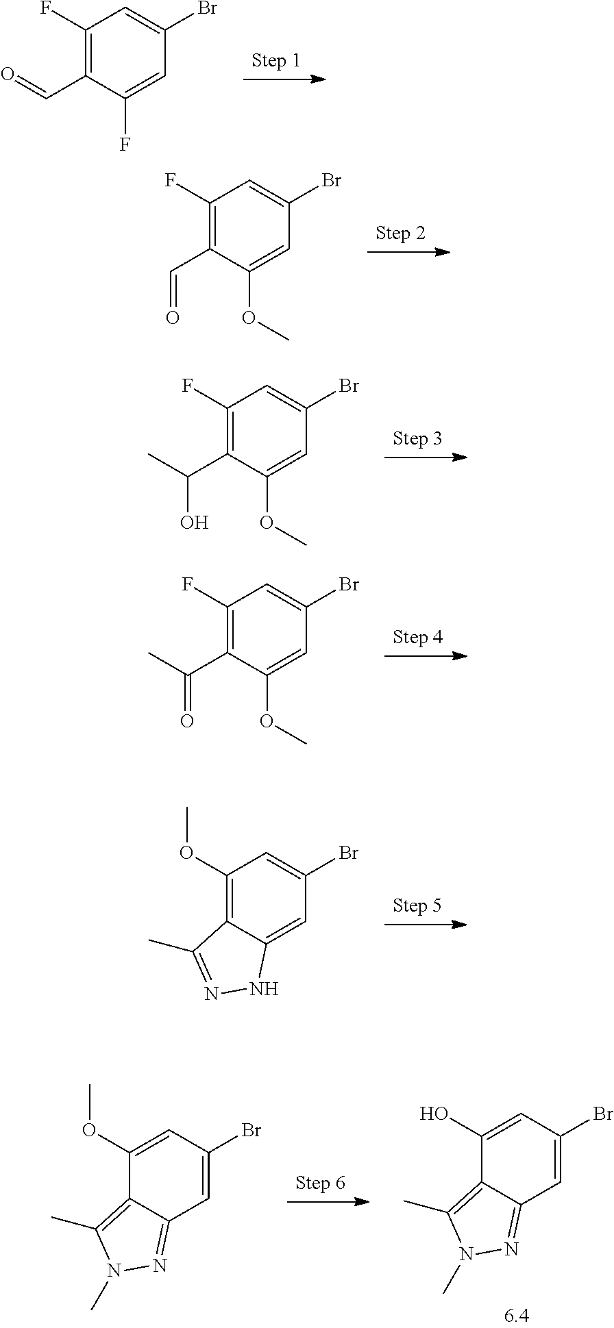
C1(F)=C(C=O)C(F)=CC(Br)=C1.C1(F)=C(C=O)C(OC)=CC(Br)=C1.C1(F)=C(C(O)C)C(OC)=CC(Br)=C1.C1(F)=C(C(=O)C)C(OC)=CC(Br)=C1.C1(OC)=CC(Br)=CC2=NN(C)C(C)=C12.C1(O)=CC(Br)=CC2=NN(C)C(C)=C12.C1(OC)=C2C(=CC(Br)=C1)NN=C2C
